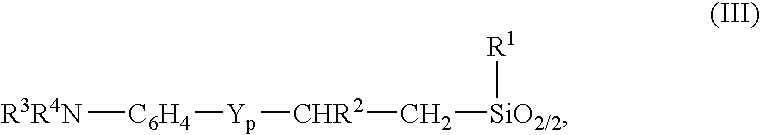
[R3R4N][C6H4][Yp][CHR2]C[SiO2/2][R1]
